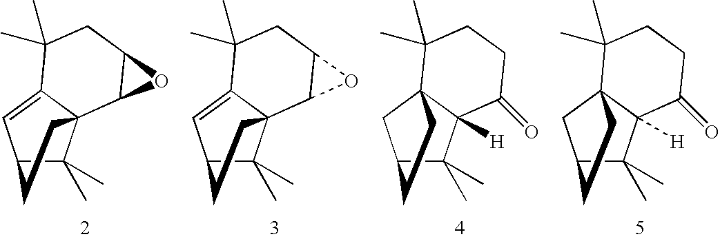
C12C(C)(C)C3(C(=C1)C(C)(C)CC1C3O1)CC2.C12C(C)(C)C3(C(=C1)C(C)(C)CC1C3O1)CC2.C12C(C)(C)C3([H])C(C1)(C(C)(C)CCC3=O)CC2.C12C(C)(C)C3([H])C(C1)(C(C)(C)CCC3=O)CC2
